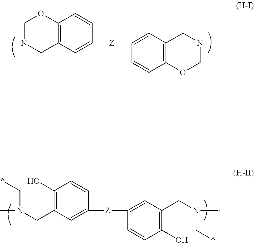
C12=C(C=C([Z]C3=CC4=C(C=C3)OCN(C)C4)C=C1)CN(C)CO2.C1(O)=C(CN(C*)C)C=C([Z]C2=CC(CN(C*)C)=C(O)C=C2)C=C1
